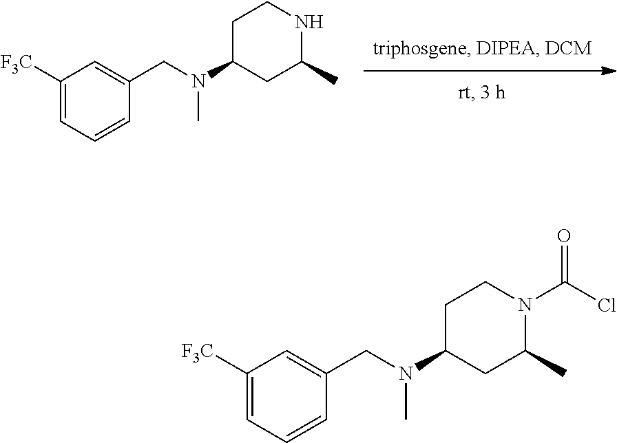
C1C(N(C)CC2=CC([F3C])=CC=C2)CC(C)NC1.C1C(N(C)CC2=CC([F3C])=CC=C2)CC(C)N(C(Cl)=O)C1
